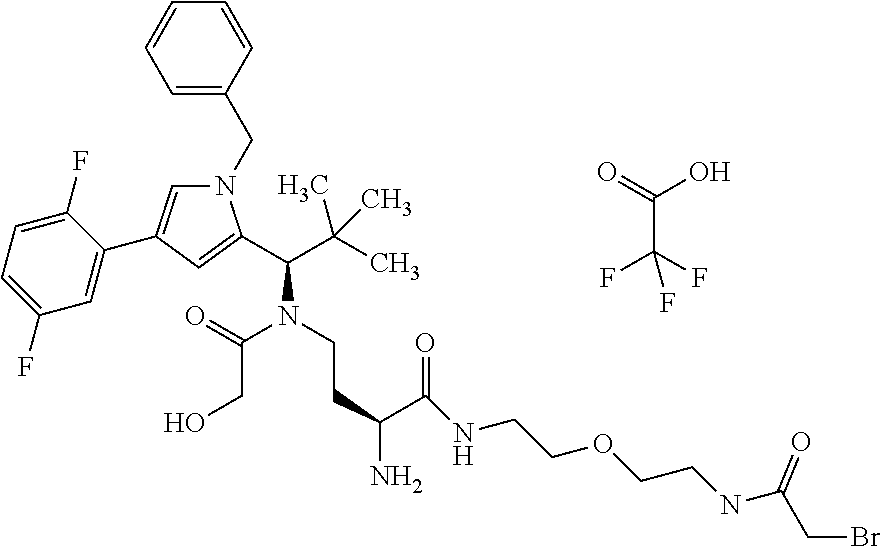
N1(CC2=CC=CC=C2)C=C(C2=CC(F)=CC=C2F)C=C1C(C(C)(C)C)N(CCC(C(NCCOCCNC(CBr)=O)=O)N)C(CO)=O.C(C(F)(F)F)(=O)O
